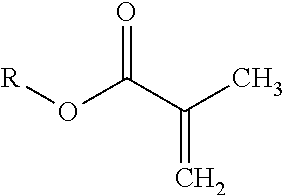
[R]OC(C(C)=C)=O
